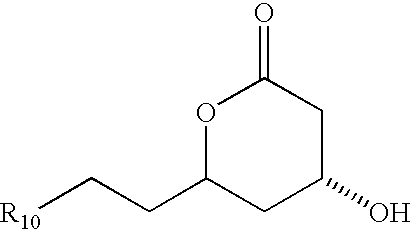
O1C(CC[R10])CC(O)CC1=O
